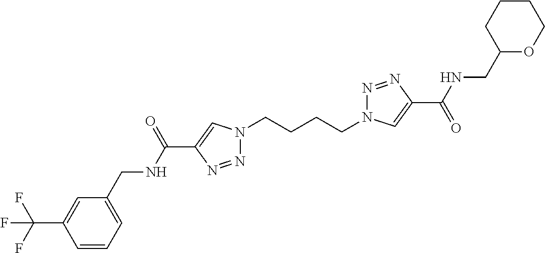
N1(CCCCN2N=NC(C(=O)NCC3OCCCC3)=C2)N=NC(C(NCC2=CC=CC(C(F)(F)F)=C2)=O)=C1
